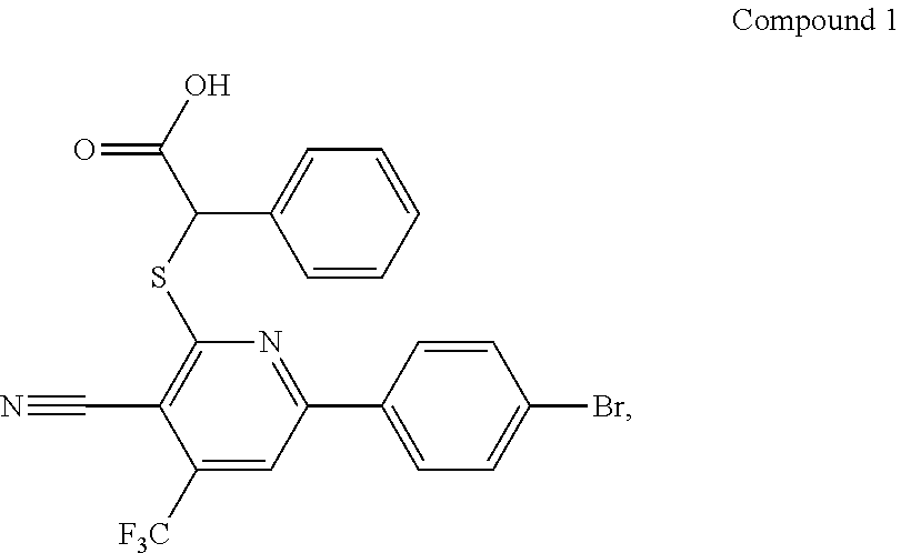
C1=CC=CC=C1C(SC1=C(C#N)C([F3C])=CC(C2=CC=C(Br)C=C2)=N1)C(O)=O
